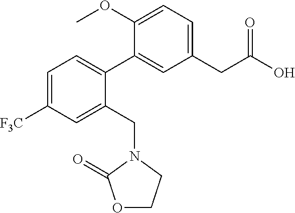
C1=C([F3C])C=C(CN2CCOC2=O)C(C2=CC(CC(O)=O)=CC=C2OC)=C1
